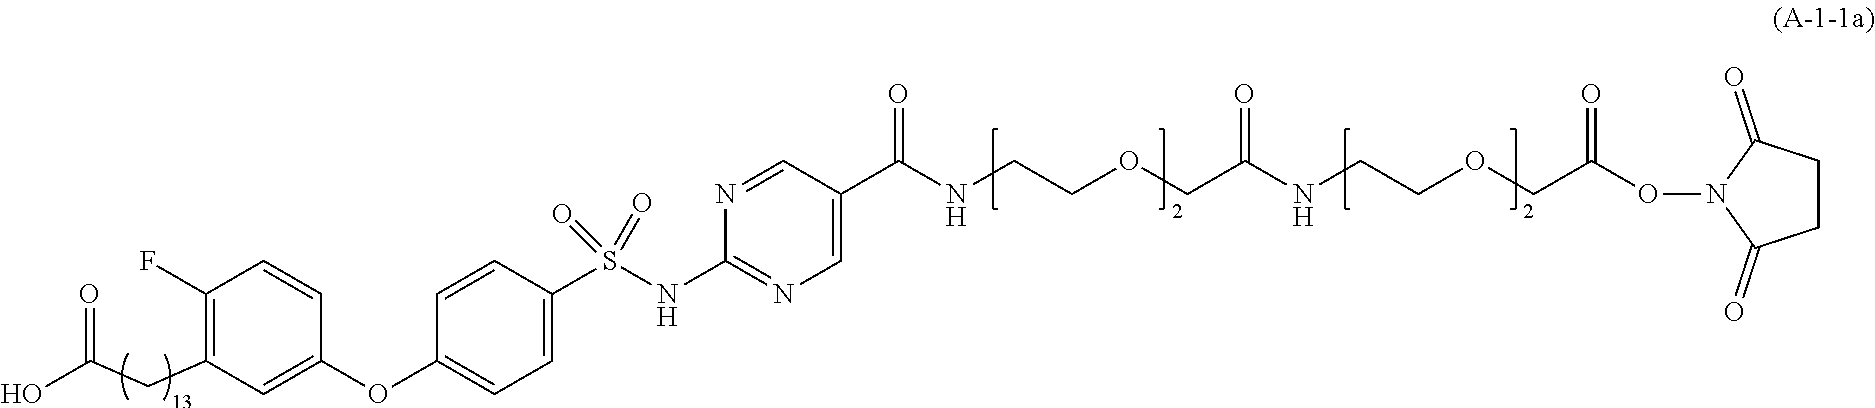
C1=C(S(NC2=NC=C(C(NCCOCC(NCCOCC(ON3C(=O)CCC3=O)=O)=O)=O)C=N2)(=O)=O)C=CC(OC2=CC(CC(O)=O)=C(F)C=C2)=C1
